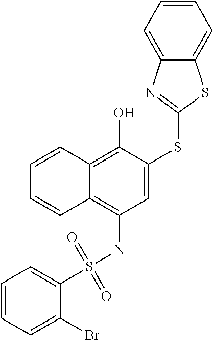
C1=CC2=C(O)C(SC3=NC4=CC=CC=C4S3)=CC(NS(=O)(=O)C3=CC=CC=C3Br)=C2C=C1
